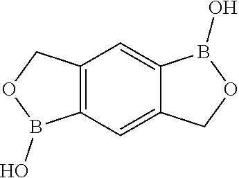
C12=C(C=C3C(=C1)B(O)OC3)B(O)OC2
